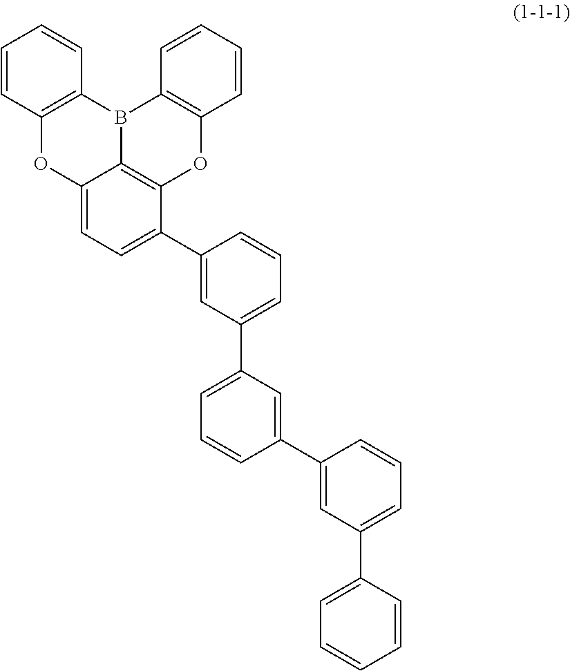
C12=CC=C(C3=CC(C4=CC=CC(C5=CC(C6=CC=CC=C6)=CC=C5)=C4)=CC=C3)C3=C1B(C1=C(O3)C=CC=C1)C1=C(O2)C=CC=C1
